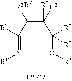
C(C([R2])(C(O[R3])([R2])[R2])[R2])(C(=N[R1])[R2])([R2])[R2]
